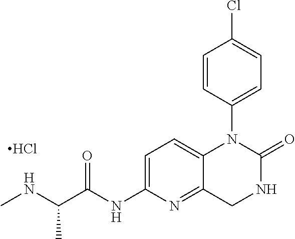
O=C(NC1=CC=C2C(=N1)CNC(=O)N2C1=CC=C(Cl)C=C1)C(C)NC.Cl
